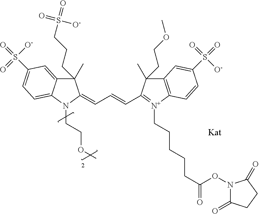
C1(C)(CCCS(=O)(=O)[O-])C2=CC(S(=O)([O-])=O)=CC=C2N(CCOC)C1=CC=CC1=[N+](CCCCCC(=O)ON2C(=O)CCC2=O)C2=C(C1(C)CCOC)C=C(S(=O)([O-])=O)C=C2
